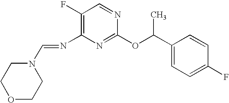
C1(F)=C(N=CN2CCOCC2)N=C(OC(C2=CC=C(F)C=C2)C)N=C1
